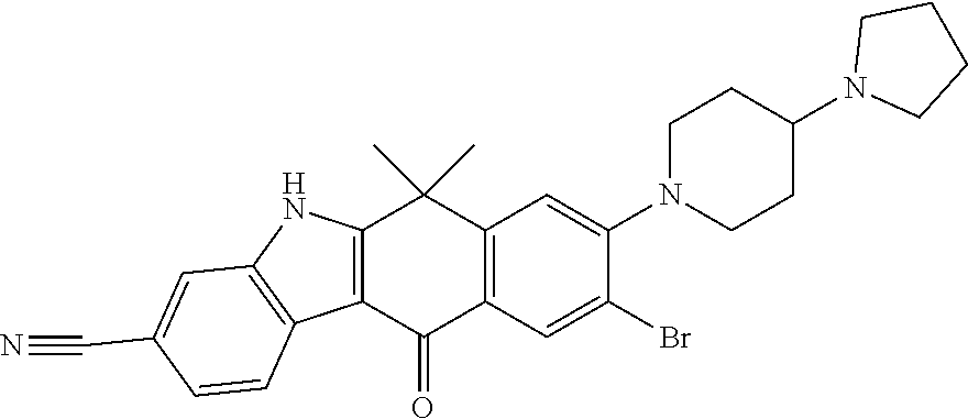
C1CN(C2=CC3=C(C=C2Br)C(=O)C2=C(NC4=C2C=CC(C#N)=C4)C3(C)C)CCC1N1CCCC1
